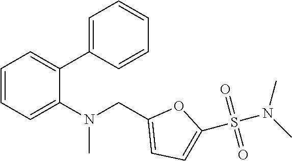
C1=CC=C(N(CC2=CC=C(S(N(C)C)(=O)=O)O2)C)C(C2=CC=CC=C2)=C1
